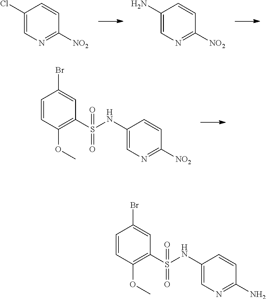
C1(Cl)=CN=C([NO2])C=C1.C1(N)=CN=C([NO2])C=C1.C1(S(NC2=CN=C([NO2])C=C2)(=O)=O)=C(OC)C=CC(Br)=C1.C1(S(NC2=CN=C(N)C=C2)(=O)=O)=C(OC)C=CC(Br)=C1
